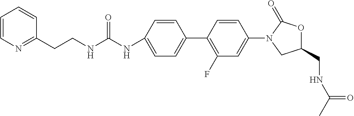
C1=C(NC(NCCC2=NC=CC=C2)=O)C=CC(C2=C(F)C=C(N3CC(CNC(C)=O)OC3=O)C=C2)=C1
